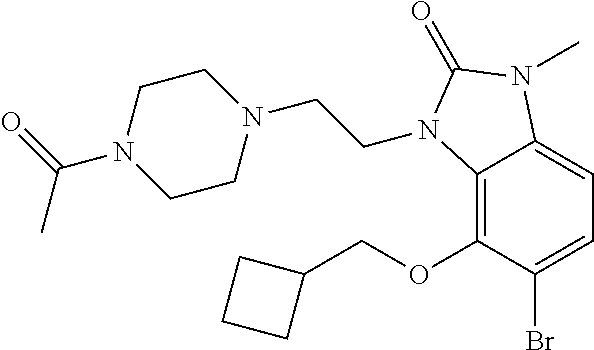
C12=C(OCC3CCC3)C(Br)=CC=C1N(C)C(=O)N2CCN1CCN(C(=O)C)CC1
